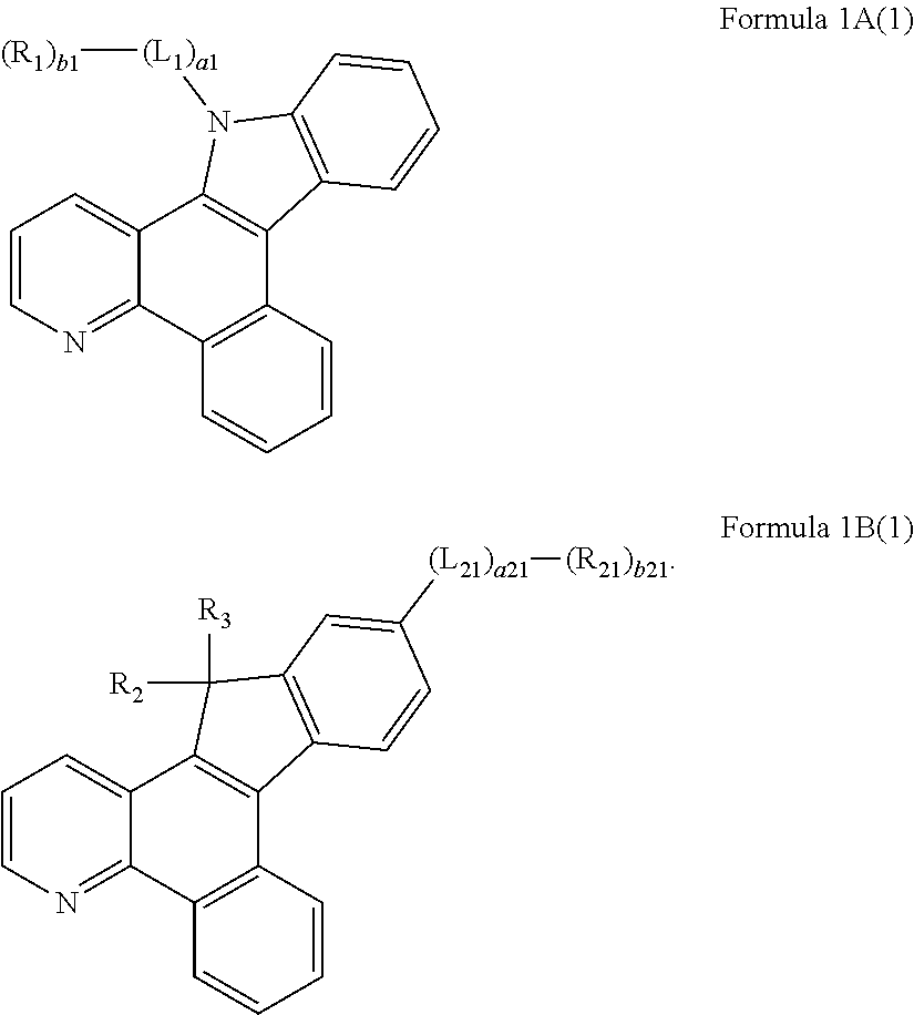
C1=CN=C2C(=C1)C1=C(C3=C2C=CC=C3)C2=C(N1[(L1)a1][(R1)b1])C=CC=C2.C1=CN=C2C(=C1)C1=C(C3=C2C=CC=C3)C2=C(C1([R3])[R2])C=C([(L21)a21][(R21)b21])C=C2
